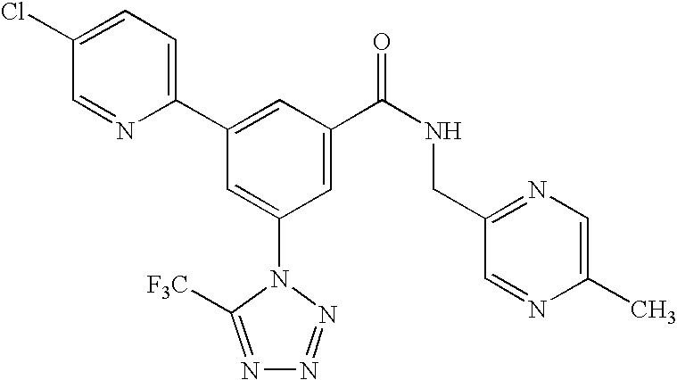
C1(C2=CC(C(NCC3=NC=C(C)N=C3)=O)=CC(N3C([F3C])=NN=N3)=C2)=CC=C(Cl)C=N1
